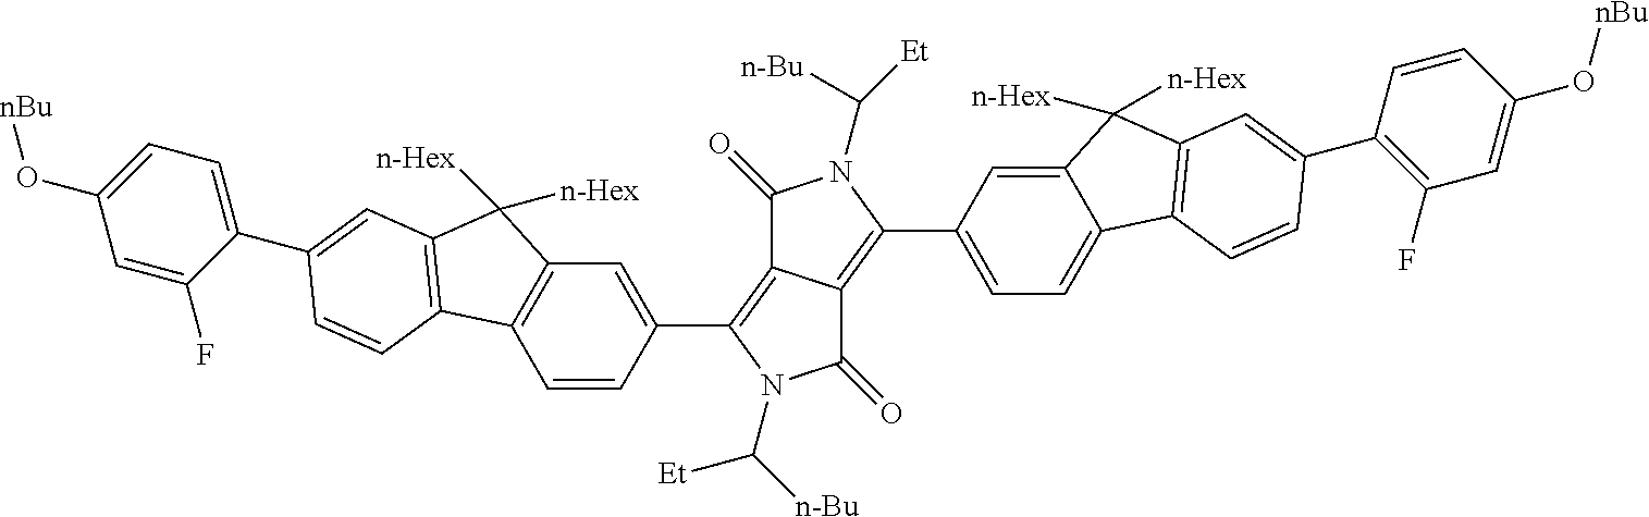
C1(=O)C2=C(C3=CC4=C(C=C3)C3=C(C4([n-Hex])[n-Hex])C=C(C4=CC=C(O[nBu])C=C4F)C=C3)N(C([Et])[n-Bu])C(=O)C2=C(C2=CC=C3C(=C2)C([n-Hex])([n-Hex])C2=C3C=CC(C3=C(F)C=C(O[nBu])C=C3)=C2)N1C([n-Bu])[Et]
